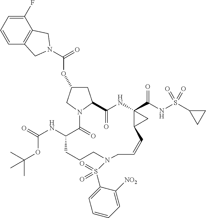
C1=CC=C(F)C2=C1CN(C(OC1CC3N(C1)C(=O)C(NC(=O)OC(C)(C)C)CCCN(S(C1=CC=CC=C1[NO2])(=O)=O)CC=CC1C(C(NS(C4CC4)(=O)=O)=O)(NC3=O)C1)=O)C2
